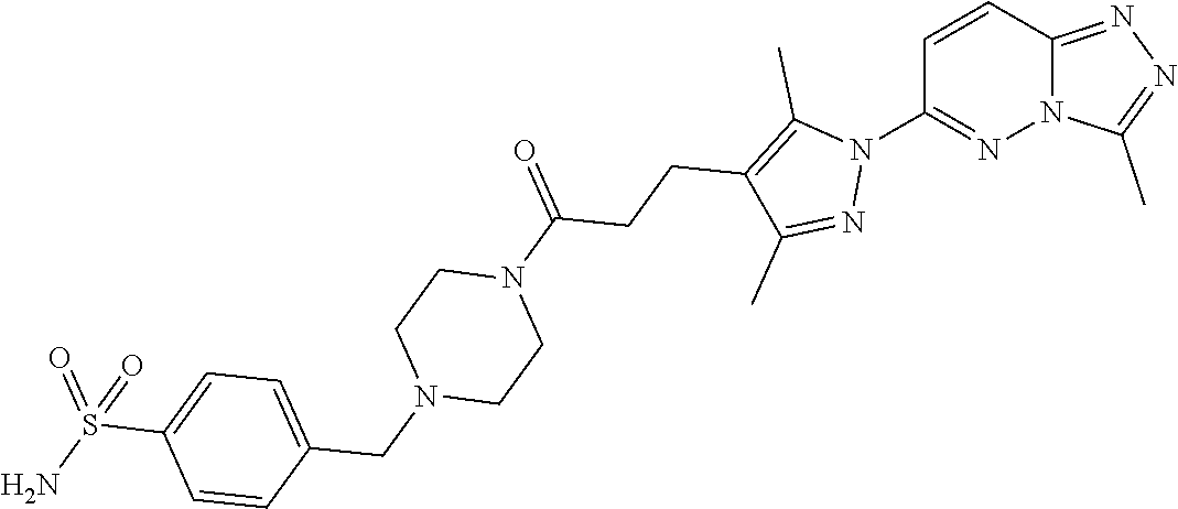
C1=CC2=NN=C(C)N2N=C1N1C(C)=C(CCC(N2CCN(CC3=CC=C(S(N)(=O)=O)C=C3)CC2)=O)C(C)=N1
